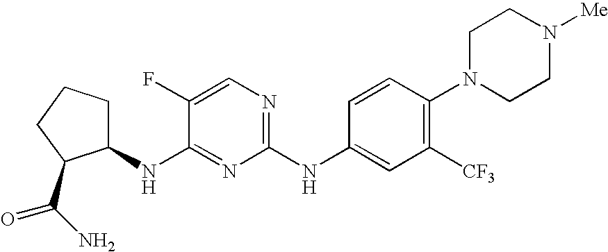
C1CCC(C(N)=O)C1NC1=NC(NC2=CC([CF3])=C(N3CCN([Me])CC3)C=C2)=NC=C1F
